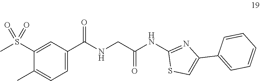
C1(S(C)(=O)=O)=CC(C(NCC(NC2=NC(C3=CC=CC=C3)=CS2)=O)=O)=CC=C1C
